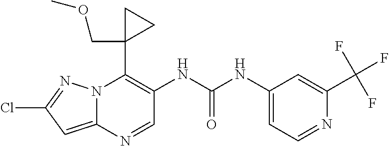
N12C(=CC(Cl)=N1)N=CC(NC(NC1=CC=NC(C(F)(F)F)=C1)=O)=C2C1(COC)CC1
